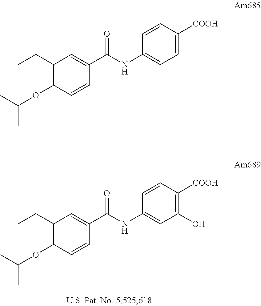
CC(C1=C(OC(C)C)C=CC(C(NC2=CC(O)=C([COOH])C=C2)=O)=C1)C.CC(C1=C(OC(C)C)C=CC(C(NC2=CC=C([COOH])C=C2)=O)=C1)C
